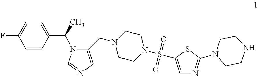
C1=CC(C(C)N2C(CN3CCN(S(=O)(=O)C4=CN=C(N5CCNCC5)S4)CC3)=CN=C2)=CC=C1F
